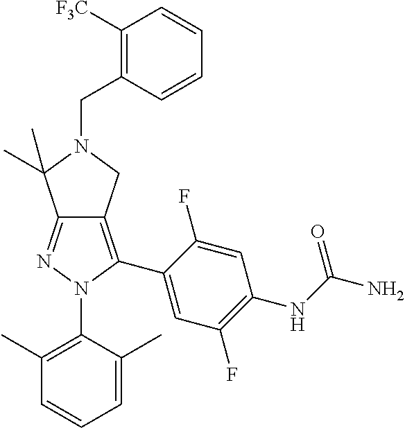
C1(C)=C(N2C(C3=CC(F)=C(NC(N)=O)C=C3F)=C3C(=N2)C(C)(C)N(CC2=C([F3C])C=CC=C2)C3)C(C)=CC=C1
